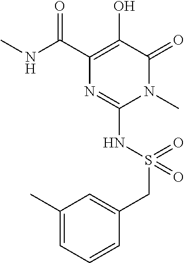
OC1=C(C(NC)=O)N=C(NS(CC2=CC(C)=CC=C2)(=O)=O)N(C)C1=O
